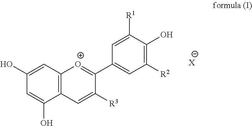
C1(O)=CC2=C(C(O)=C1)C=C([R3])C(C1=CC([R2])=C(O)C([R1])=C1)=[O+]2.[X]
